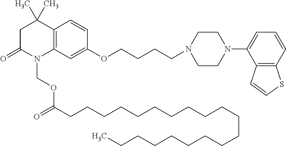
C1C(=O)N(COC(=O)CCCCCCCCCCCCCCCCCCCC)C2=C(C1(C)C)C=CC(OCCCCN1CCN(C3=CC=CC4=C3C=CS4)CC1)=C2
